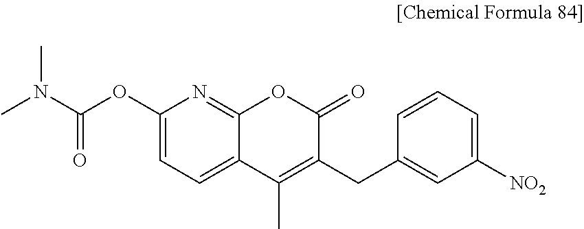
C12=CC=C(OC(N(C)C)=O)N=C1OC(=O)C(CC1=CC([NO2])=CC=C1)=C2C
